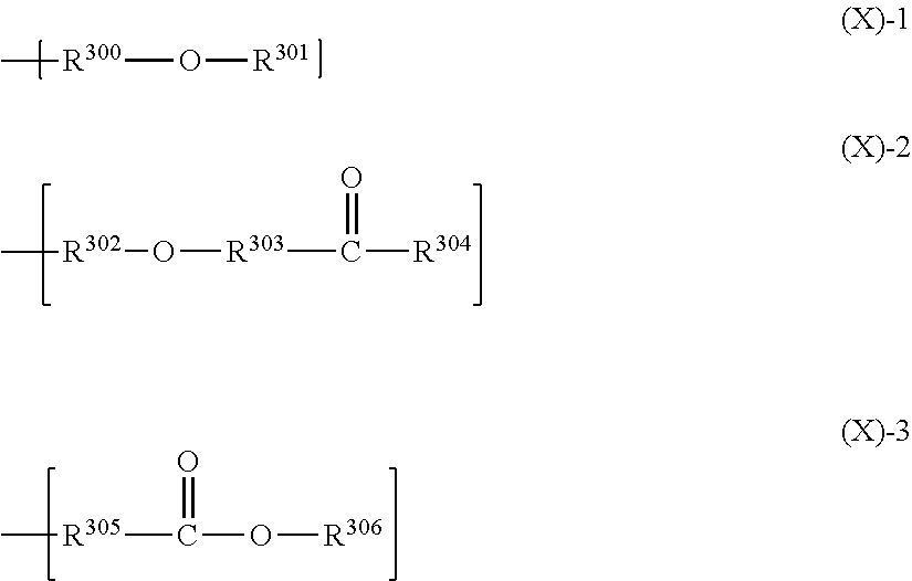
[R300](O[R301])C.O([R303]C([R304])=O)[R302]C.[R305](C(=O)O[R306])C
